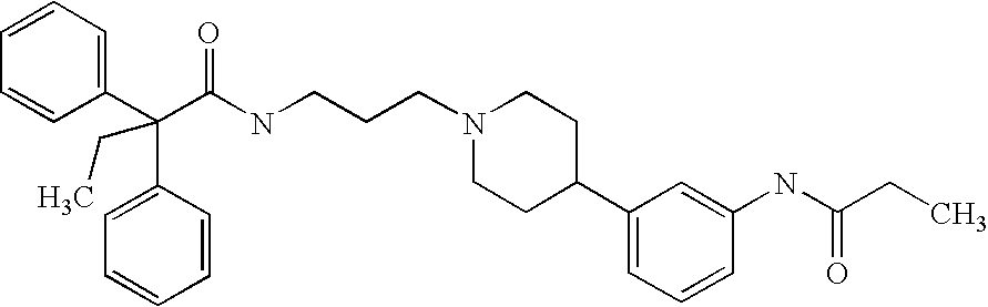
C(C(C1=CC=CC=C1)(C1=CC=CC=C1)CC)(NCCCN1CCC(C2=CC=CC(NC(CC)=O)=C2)CC1)=O
